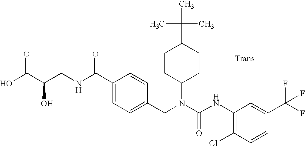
OC(C(CNC(C1=CC=C(CN(C(NC2=C(Cl)C=CC(C(F)(F)F)=C2)=O)C2CCC(C(C)(C)C)CC2)C=C1)=O)O)=O
